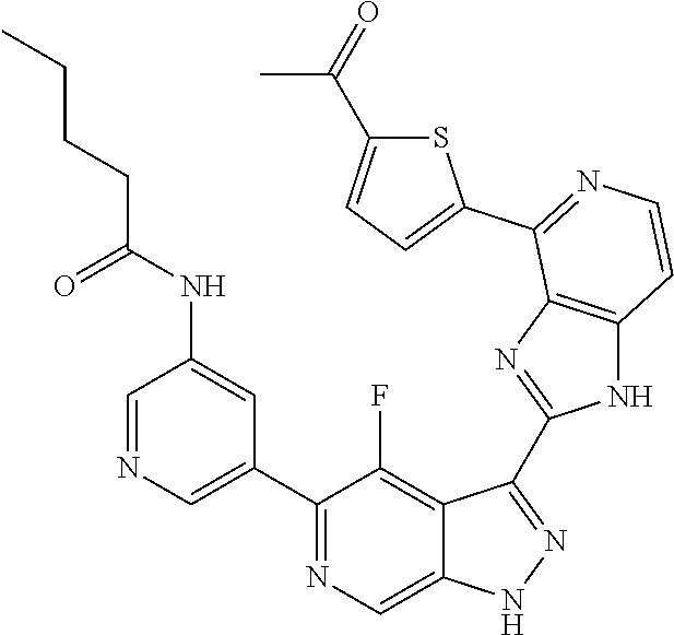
C1=NC=C(C2=NC=C3C(=C2F)C(C2=NC4=C(N2)C=CN=C4C2=CC=C(C(=O)C)S2)=NN3)C=C1NC(CCCC)=O
